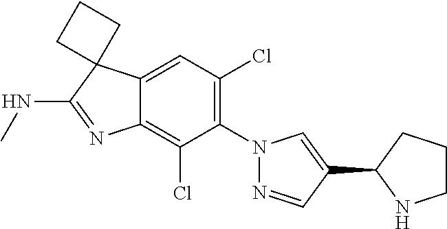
C12=CC(Cl)=C(N3N=CC(C4NCCC4)=C3)C(Cl)=C1N=C(NC)C21CCC1
